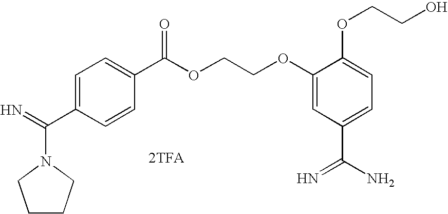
[2TFA].N1(C(=N)C2=CC=C(C(OCCOC3=CC(C(N)=N)=CC=C3OCCO)=O)C=C2)CCCC1
